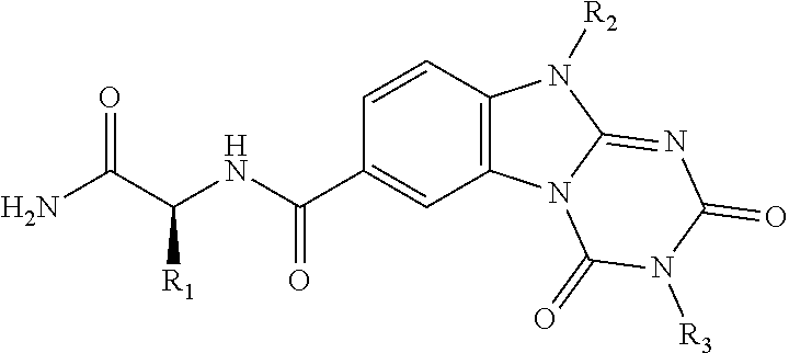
NC(C(NC(C1=CC2=C(C=C1)N([R2])C1=NC(=O)N([R3])C(=O)N21)=O)[R1])=O
